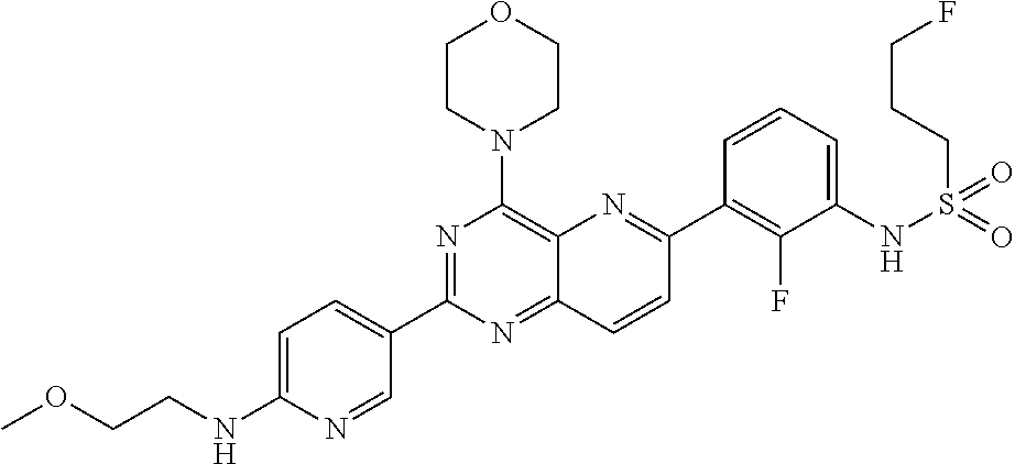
C12=NC(C3=CC=C(NCCOC)N=C3)=NC(N3CCOCC3)=C1N=C(C1=C(F)C(NS(CCCF)(=O)=O)=CC=C1)C=C2
